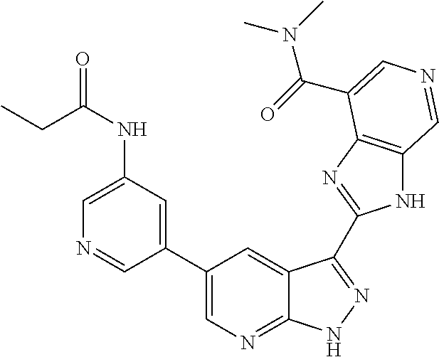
C(C(NC1=CN=CC(C2=CN=C3C(=C2)C(C2=NC4=C(N2)C=NC=C4C(=O)N(C)C)=NN3)=C1)=O)C
